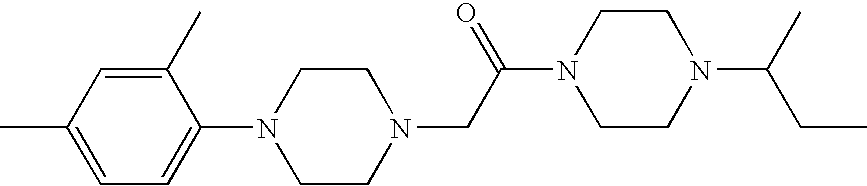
C1(C)=CC(C)=CC=C1N1CCN(CC(N2CCN(C(CC)C)CC2)=O)CC1
